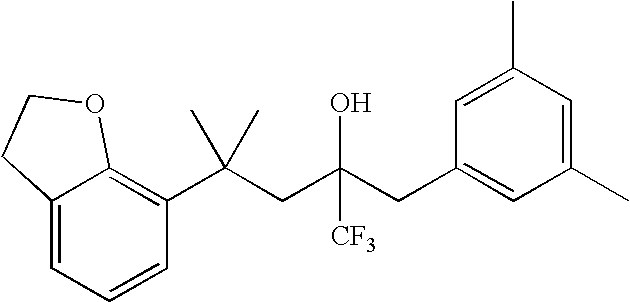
C1=CC(C(CC(CC2=CC(C)=CC(C)=C2)([CF3])O)(C)C)=C2C(=C1)CCO2
